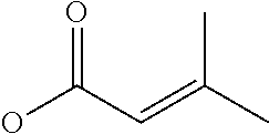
OC(C=C(C)C)=O
